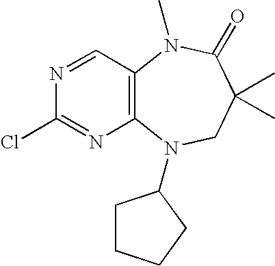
C12=C(C=NC(Cl)=N1)N(C)C(=O)C(C)(C)CN2C1CCCC1
